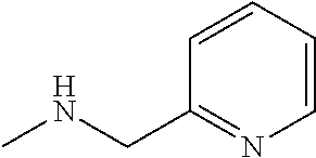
N1=C(CNC)C=CC=C1
